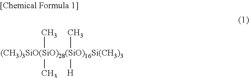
[(CH3)3SiO(SiO)28(SiO)16Si(CH3)3](C)(C)(C)[H]
